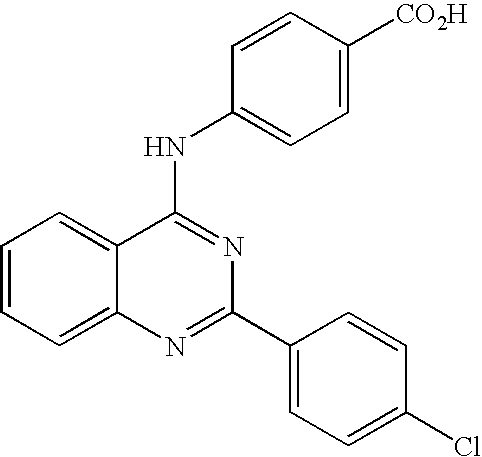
C1=CC=C2C(=C1)C(NC1=CC=C([CO2H])C=C1)=NC(C1=CC=C(Cl)C=C1)=N2
